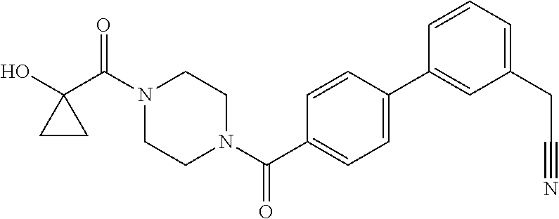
OC1(C(N2CCN(C(=O)C3=CC=C(C4=CC(CC#N)=CC=C4)C=C3)CC2)=O)CC1
